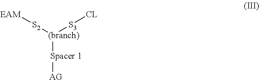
[(branch)]([Spacer 1][AG])([S2][EAM])[S3][CL]
